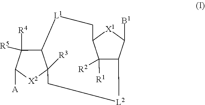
C1([R1])([R2])C2[L2]CC3([R3])C([L1]CC1[X1]C2[B1])C([R5])([R4])C([A])[X2]3
